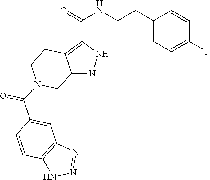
C12=NNC(C(=O)NCCC3=CC=C(F)C=C3)=C1CCN(C(C1=CC3=C(C=C1)NN=N3)=O)C2
